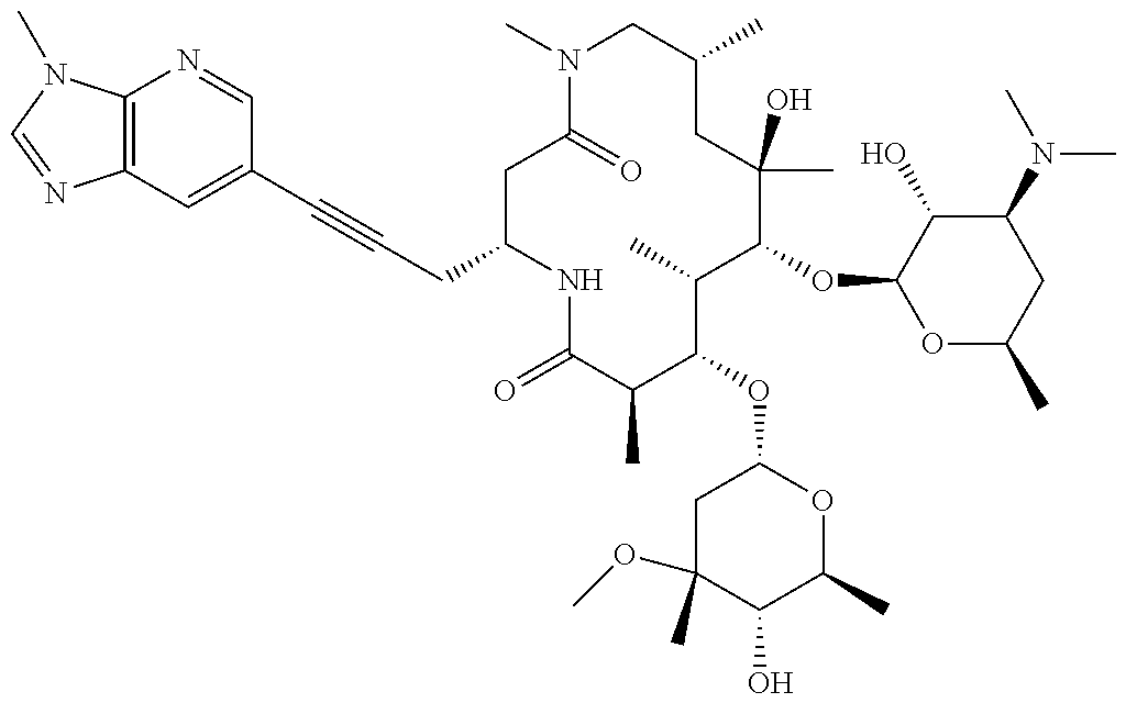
C(C1NC(=O)C(C)C(OC2CC(OC)(C)C(O)C(C)O2)C(C)C(OC2OC(C)CC(N(C)C)C2O)C(C)(O)CC(C)CN(C)C(=O)C1)C#CC1=CC2=C(N=C1)N(C)C=N2
